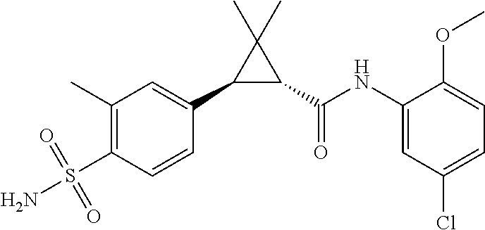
C1(C)=C(S(=O)(=O)N)C=CC(C2C(C(=O)NC3=CC(Cl)=CC=C3OC)C2(C)C)=C1
